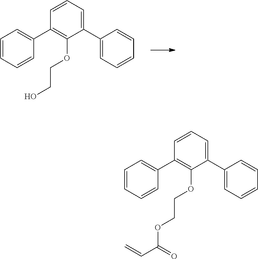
C1=CC=CC(C2=C(OCCO)C(C3=CC=CC=C3)=CC=C2)=C1.C1=CC=CC(C2=C(OCCOC(=O)C=C)C(C3=CC=CC=C3)=CC=C2)=C1
